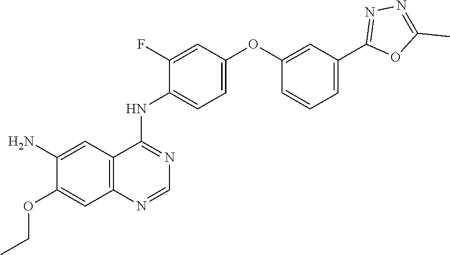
NC1=CC2=C(C=C1OCC)N=CN=C2NC1=CC=C(OC2=CC(C3=NN=C(C)O3)=CC=C2)C=C1F
